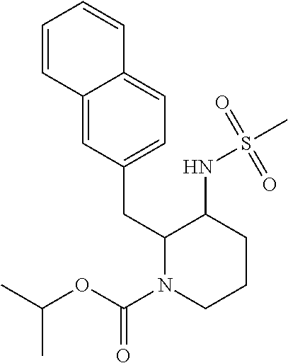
C1=CC2=CC(CC3C(NS(C)(=O)=O)CCCN3C(OC(C)C)=O)=CC=C2C=C1
